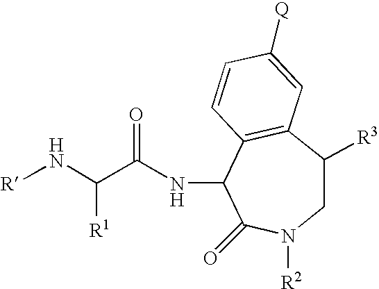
[R]NC(C(NC1C2=C(C([R3])CN([R2])C1=O)C=C([Q])C=C2)=O)[R1]
